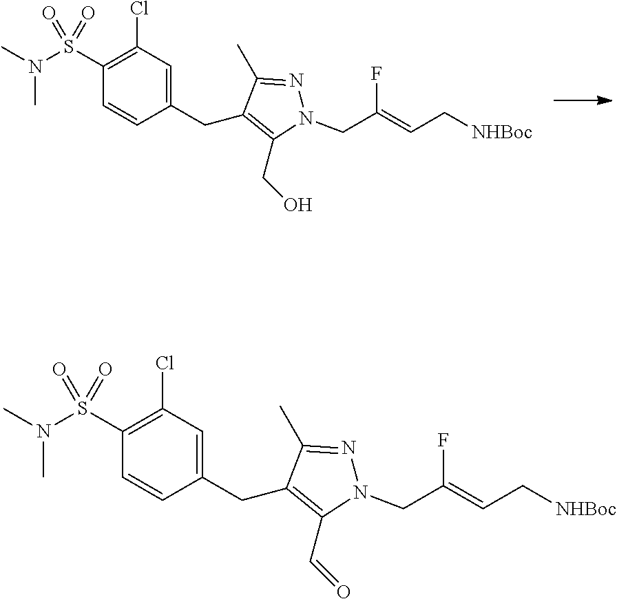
C(C1=C(CO)N(CC(=CC[NHBoc])F)N=C1C)C1=CC(Cl)=C(S(N(C)C)(=O)=O)C=C1.C(C1=C(C=O)N(CC(=CC[NHBoc])F)N=C1C)C1=CC(Cl)=C(S(N(C)C)(=O)=O)C=C1
